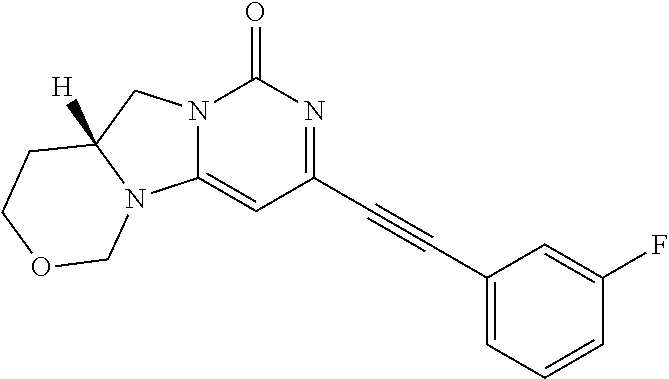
N12C(=O)N=C(C#CC3=CC=CC(F)=C3)C=C1N1C([H])(C2)CCOC1
